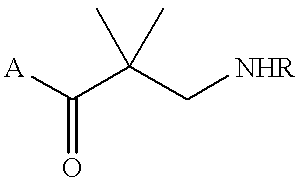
[A]C(C(C[NHR])(C)C)=O
